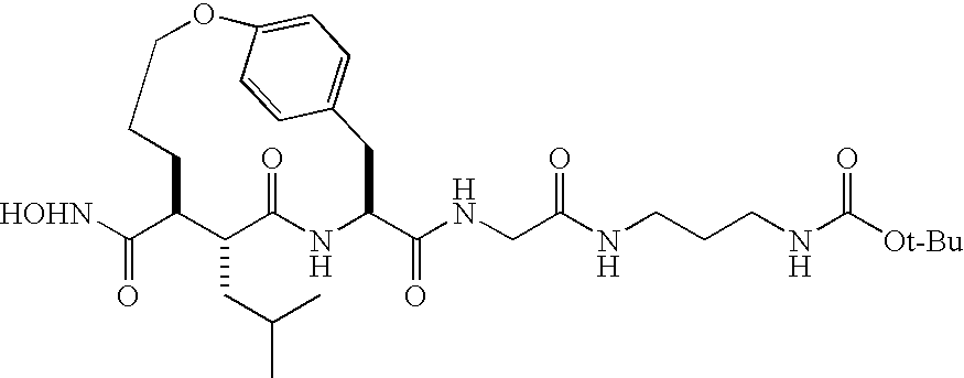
[HOHN]C(C1C(CC(C)C)C(=O)NC(C(NCC(NCCCNC([Ot-Bu])=O)=O)=O)CC2=CC=C(OCCC1)C=C2)=O
